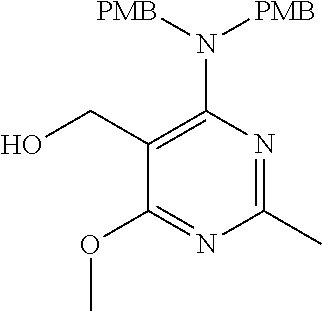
C1(CO)=C(N([PMB])[PMB])N=C(C)N=C1OC
